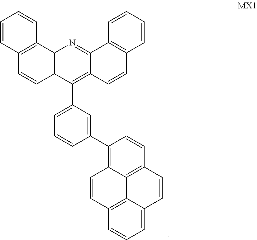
C12=C(C3=C(C=C1)C=CC=C3)N=C1C(=C2C2=CC=CC(C3=C4C5=C(C=C3)C=CC3=CC=CC(=C53)C=C4)=C2)C=CC2=C1C=CC=C2
